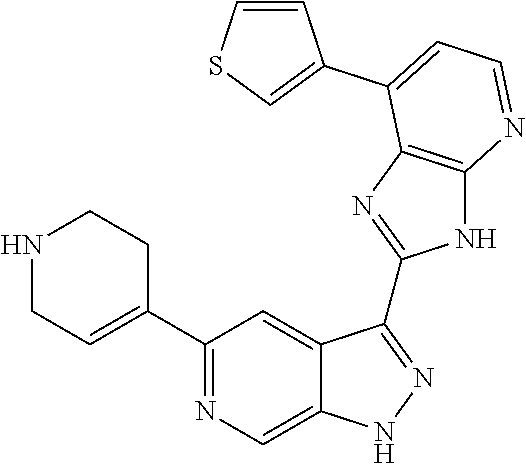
C1(C2=NC=C3C(=C2)C(C2=NC4=C(N2)N=CC=C4C2=CSC=C2)=NN3)=CCNCC1
